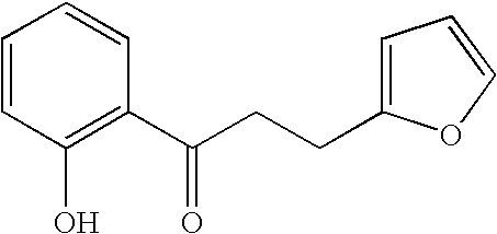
C1=CC(O)=C(C(CCC2=CC=CO2)=O)C=C1
